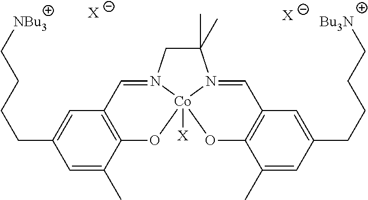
C1=C(CCCC[NBu3])C=C(C)C2=C1C=N1CC(C)(C)N3=CC4=C(C(C)=CC(CCCC[Bu3N])=C4)O[Co]13([X])O2.[X].[X]
